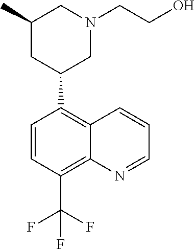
C1=CC(C(F)(F)F)=C2C(=C1C1CN(CCO)CC(C)C1)C=CC=N2
